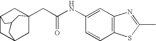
C12CC3CC(CC(NC4=CC5=C(C=C4)SC(C)=N5)=O)(C1)CC(C3)C2
